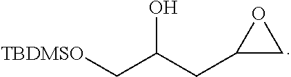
OC(CC1CO1)C[TBDMSO]
